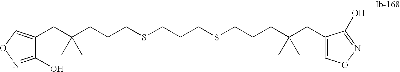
C1(CC(CCCSCCCSCCCC(CC2=CON=C2O)(C)C)(C)C)=CON=C1O
